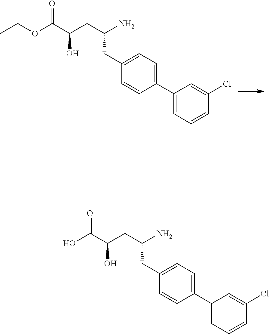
C1(C2=CC=C(CC(CC(C(O)=O)O)N)C=C2)=CC=CC(Cl)=C1.C1(C2=CC=C(CC(CC(C(OCC)=O)O)N)C=C2)=CC=CC(Cl)=C1
